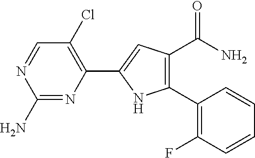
C1(N)=NC(C2=CC(C(=O)N)=C(C3=C(F)C=CC=C3)N2)=C(Cl)C=N1
